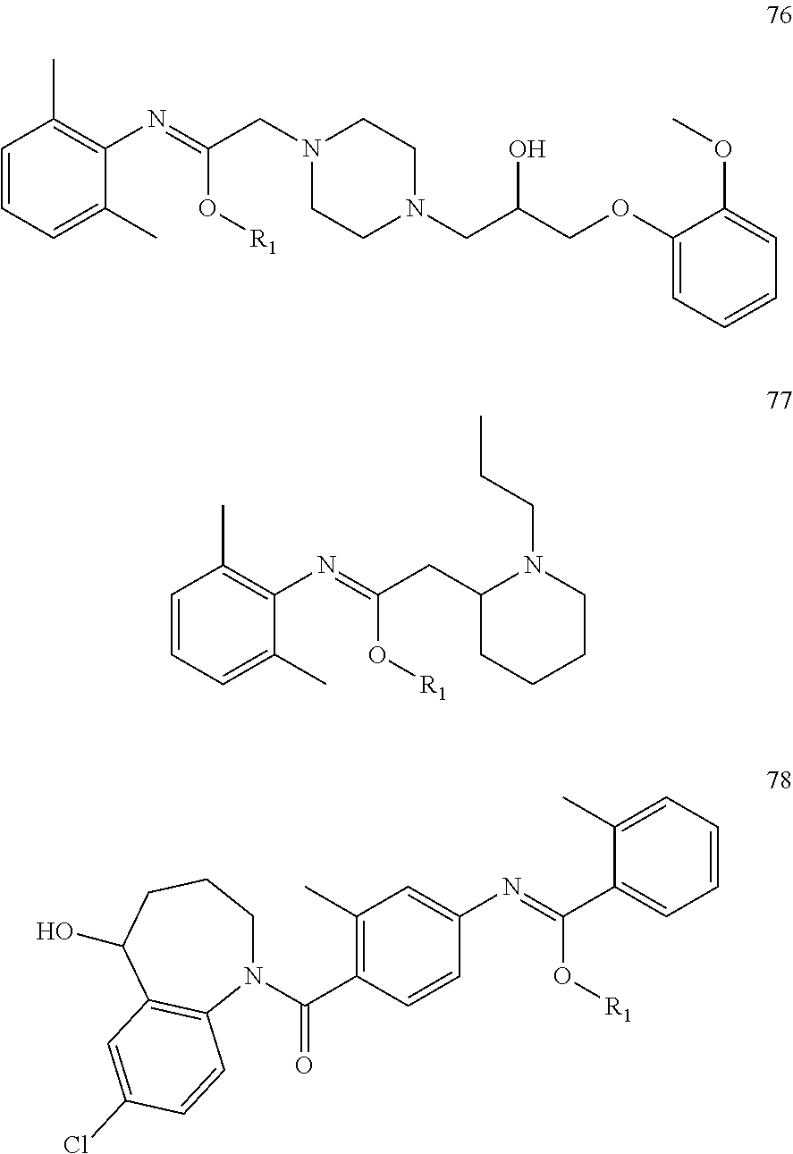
C1=CC=C(C)C(N=C(CC2CCCCN2CCC)O[R1])=C1C.C1=CC=C(C)C(N=C(CN2CCN(CC(COC3=CC=CC=C3OC)O)CC2)O[R1])=C1C.C1(C)=C(C(=O)N2CCCC(O)C3=C2C=CC(Cl)=C3)C=CC(N=C(C2=CC=CC=C2C)O[R1])=C1
